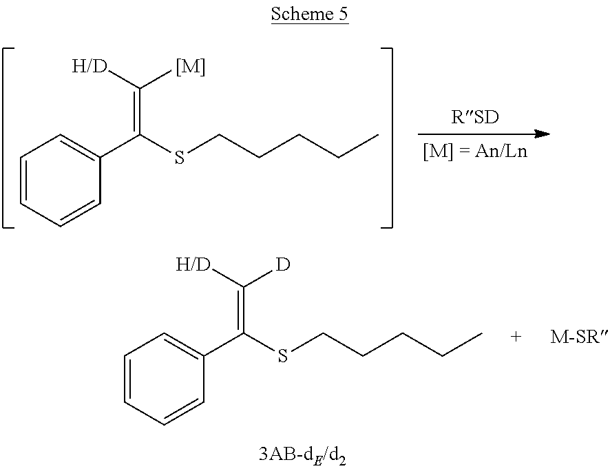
S(CCCCC)C(C1=CC=CC=C1)=C([H/D])[[M]].S(CCCCC)C(C1=CC=CC=C1)=C([H/D])[D]
